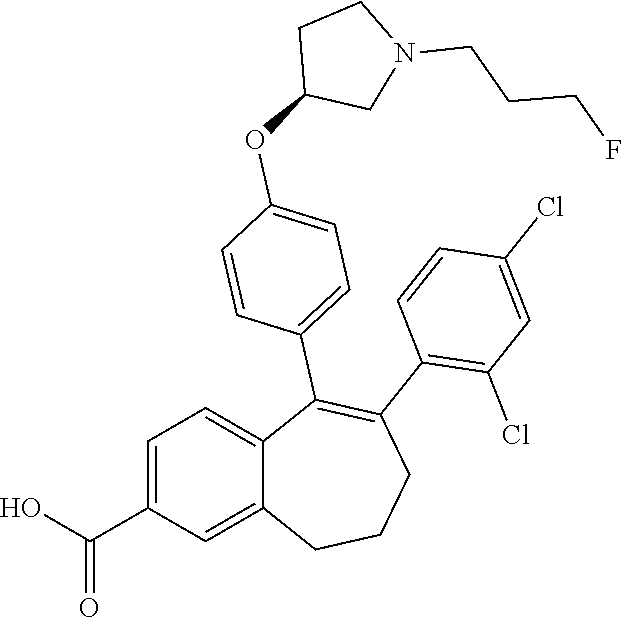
C1=C(C(O)=O)C=C2C(=C1)C(C1=CC=C(OC3CN(CCCF)CC3)C=C1)=C(C1=C(Cl)C=C(Cl)C=C1)CCC2
